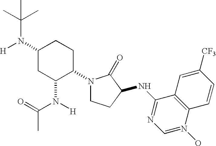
C1(N([H])C(C)(C)C)CC(N([H])C(=O)C)C(N2CCC(NC3=NC=N(O)C4=C3C=C([CF3])C=C4)C2=O)CC1
